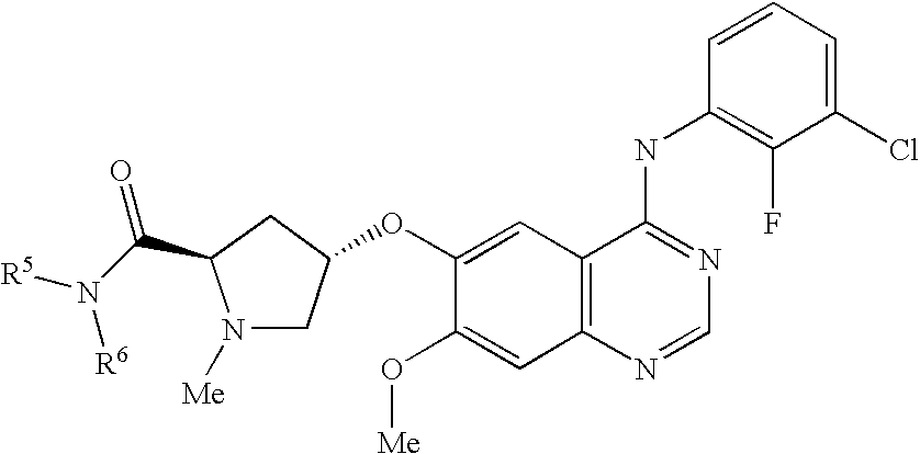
C1=CC(NC2=NC=NC3=C2C=C(OC2CN([Me])C(C(N([R6])[R5])=O)C2)C(O[Me])=C3)=C(F)C(Cl)=C1
